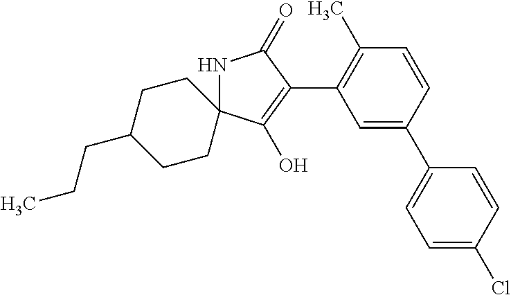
N1C2(C(O)=C(C3=C(C)C=CC(C4=CC=C(Cl)C=C4)=C3)C1=O)CCC(CCC)CC2
